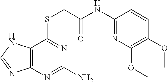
C12=C(N=C(N)N=C1SCC(NC1=NC(OC)=C(OC)C=C1)=O)N=CN2
